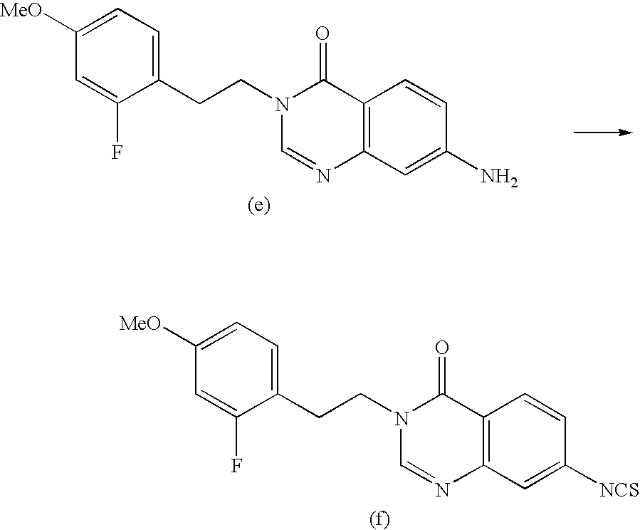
C1(CCN2C(=O)C3=C(C=C(N)C=C3)N=C2)=CC=C([MeO])C=C1F.C1(CCN2C(=O)C3=C(C=C([NCS])C=C3)N=C2)=CC=C([MeO])C=C1F
